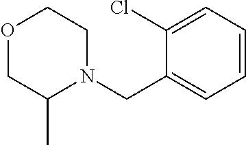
O1CC(C)N(CC2=CC=CC=C2Cl)CC1
